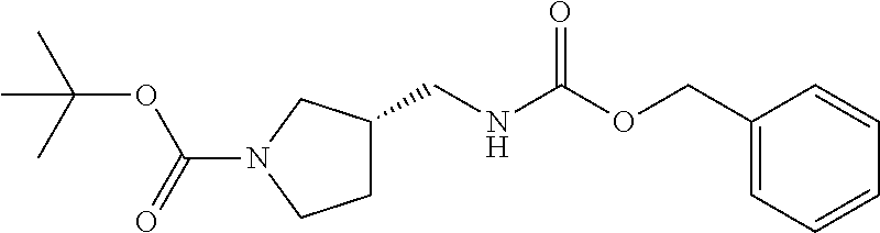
C1C(CNC(OCC2=CC=CC=C2)=O)CN(C(OC(C)(C)C)=O)C1
